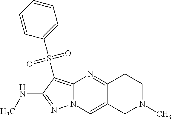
N1=C(NC)C(S(C2=CC=CC=C2)(=O)=O)=C2N1C=C1C(=N2)CCN(C)C1
